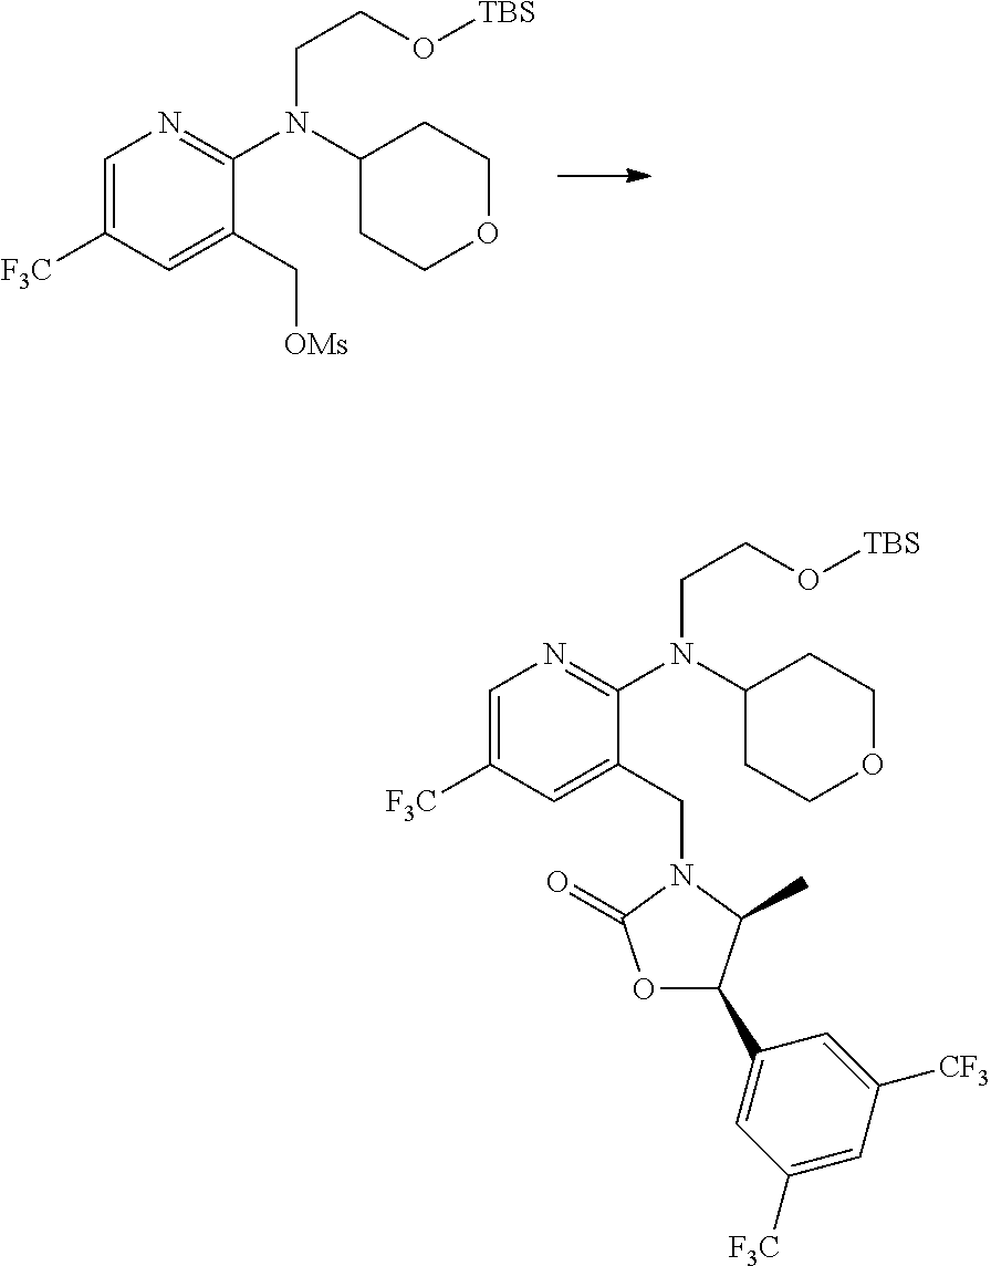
C1=C([F3C])C=C(C[OMs])C(N(C2CCOCC2)CCO[TBS])=N1.C1=C([F3C])C=C(CN2C(C)C(C3=CC([F3C])=CC([CF3])=C3)OC2=O)C(N(C2CCOCC2)CCO[TBS])=N1
